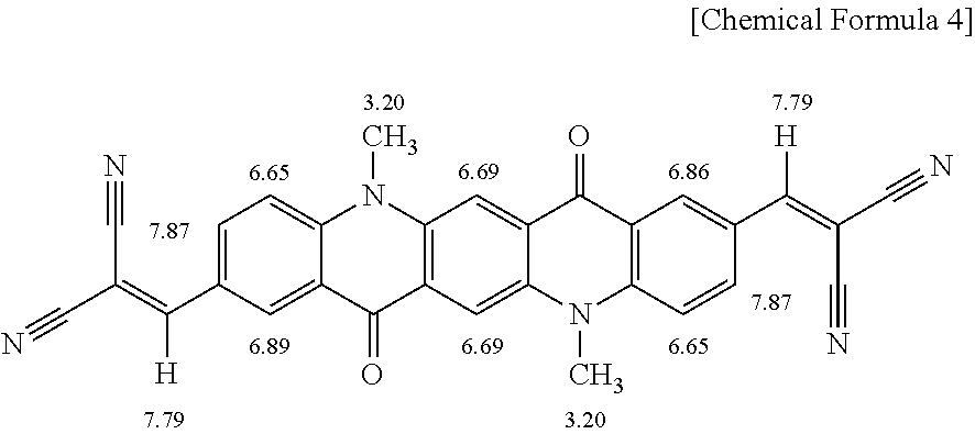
N#CC(C#N)=C(C1=CC=C2C(=C1)C(=O)C1=C(N2C)C=C2C(=C1)N(C)C1=C(C2=O)C=C(C(=C(C#N)C#N)[H])C=C1)[H]
